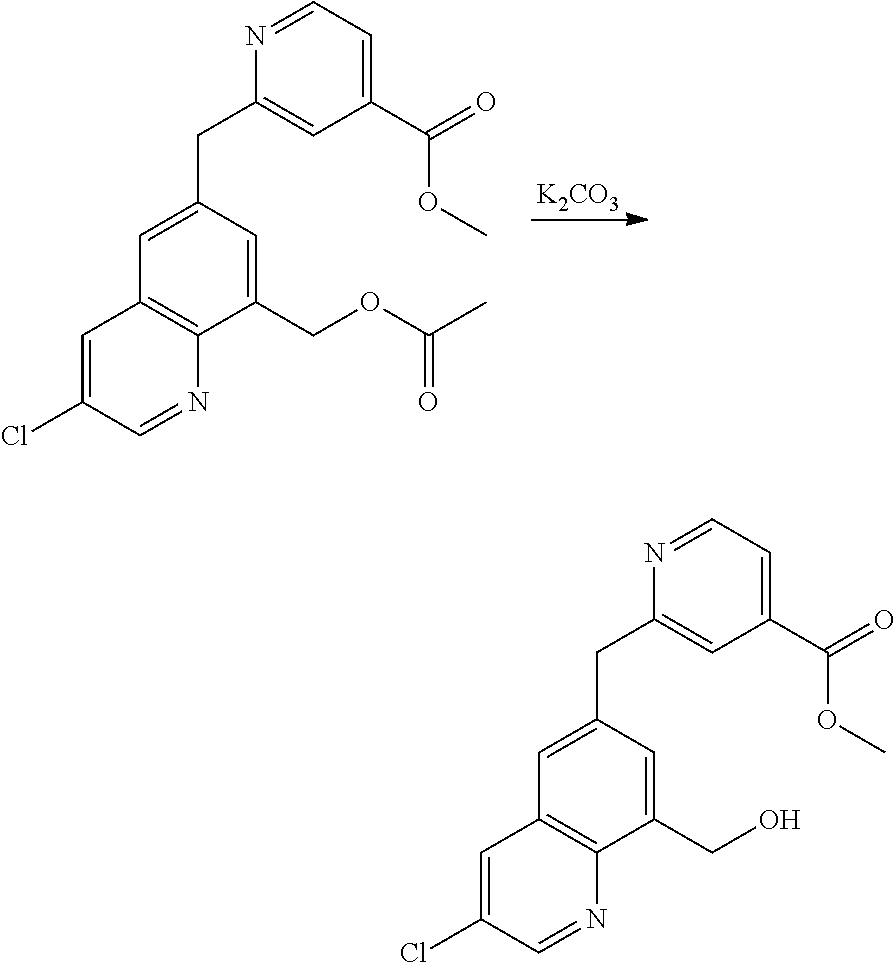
C1(COC(C)=O)=CC(CC2=CC(C(=O)OC)=CC=N2)=CC2=C1N=CC(Cl)=C2.[K2CO3].C1(CO)=CC(CC2=CC(C(=O)OC)=CC=N2)=CC2=C1N=CC(Cl)=C2
